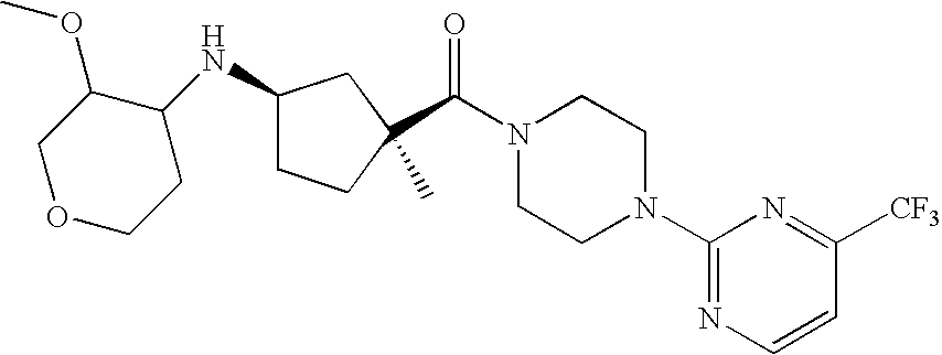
C1(NC2C(OC)COCC2)CCC(C(N2CCN(C3=NC=CC([CF3])=N3)CC2)=O)(C)C1
